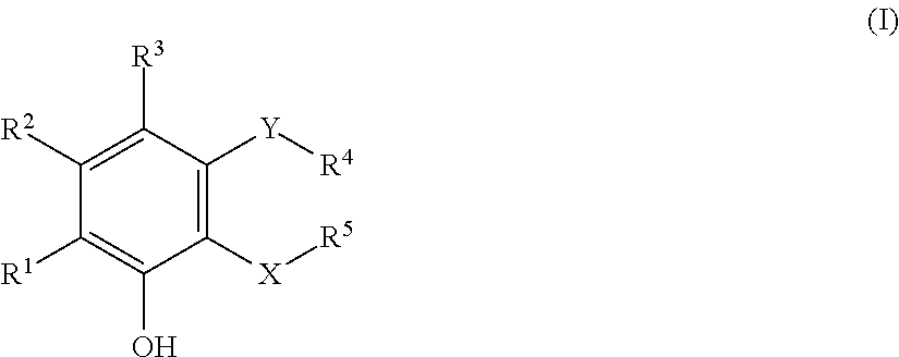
C1([X][R5])=C([Y][R4])C([R3])=C([R2])C([R1])=C1O
